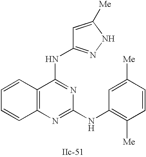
C12=C(N=C(NC3=C([Me])C=CC([Me])=C3)N=C1NC1=NNC([Me])=C1)C=CC=C2
